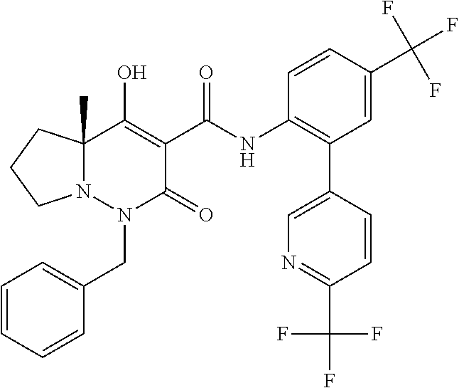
C1=CC=CC(CN2C(=O)C(C(=O)NC3=C(C4=CN=C(C(F)(F)F)C=C4)C=C(C(F)(F)F)C=C3)=C(O)C3(C)N2CCC3)=C1
